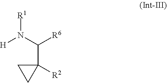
[H]N(C([R6])C1([R2])CC1)[R1]
